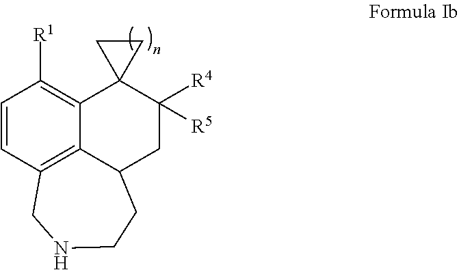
C1=CC2=C3C(=C1[R1])C1(C([R4])([R5])CC3CCNC2)CC1
